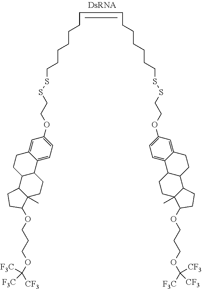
C12=CC=C(OCCSSCCCCCCC=CCCCCCCSSCCOC3=CC=C4C(=C3)CCC3C4CCC4(C)C3CCC4OCCCOC([CF3])([CF3])[F3C])C=C1CCC1C2CCC2(C)C1CCC2OCCCOC([F3C])([F3C])[CF3]
